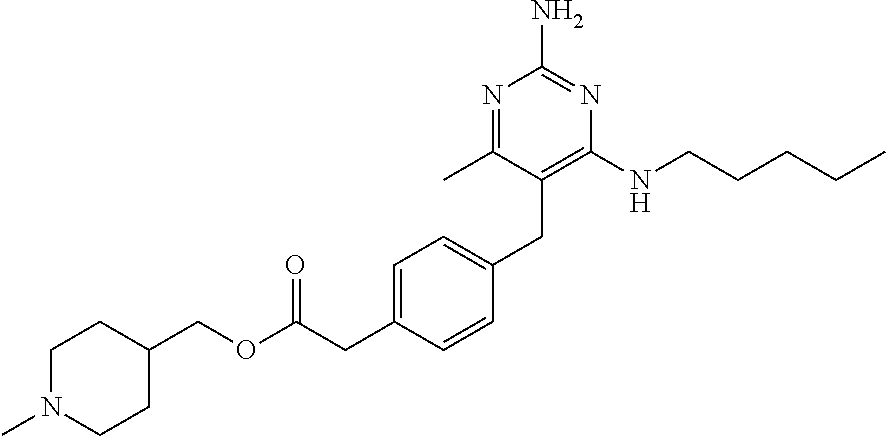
N1=C(C)C(CC2=CC=C(CC(OCC3CCN(C)CC3)=O)C=C2)=C(NCCCCC)N=C1N
